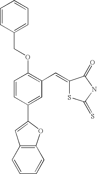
C1=CC(C2=CC3=C(O2)C=CC=C3)=CC(C=C2SC(=S)NC2=O)=C1OCC1=CC=CC=C1
